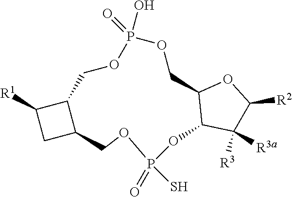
C12C([R1])CC1COP(S)(=O)OC1C(COP(O)(=O)OC2)OC([R2])C1([R3a])[R3]
